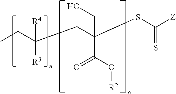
C(CC(SC([Z])=S)(CO)C(O[R2])=O)(CC)([R4])[R3]
